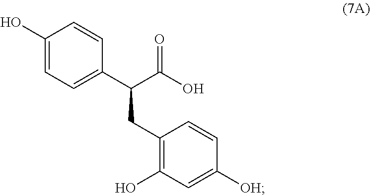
C1(O)=CC=C(C(C(O)=O)CC2=C(O)C=C([OH])C=C2)C=C1
